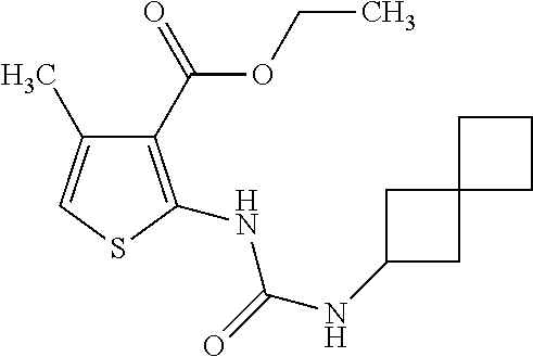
C1(C(=O)OCC)=C(NC(NC2CC3(C2)CCC3)=O)SC=C1C
